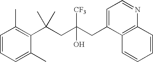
C1=CC=C(C)C(C(CC(CC2=CC=NC3=C2C=CC=C3)([CF3])O)(C)C)=C1C
